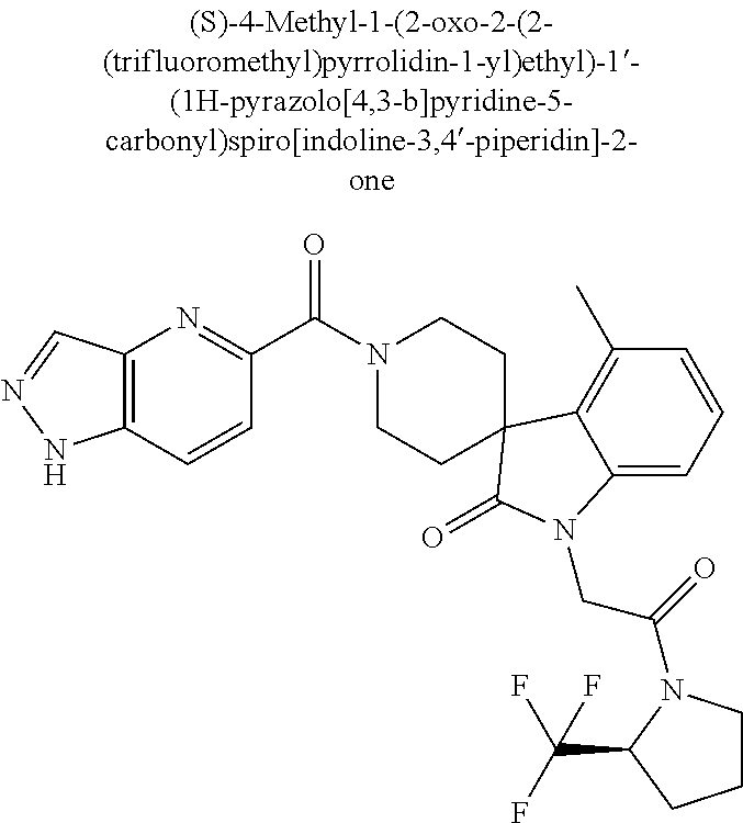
N1(C(C2=NC3=C(C=C2)NN=C3)=O)CCC2(CC1)C1=C(C)C=CC=C1N(CC(=O)N1CCCC1C(F)(F)F)C2=O
